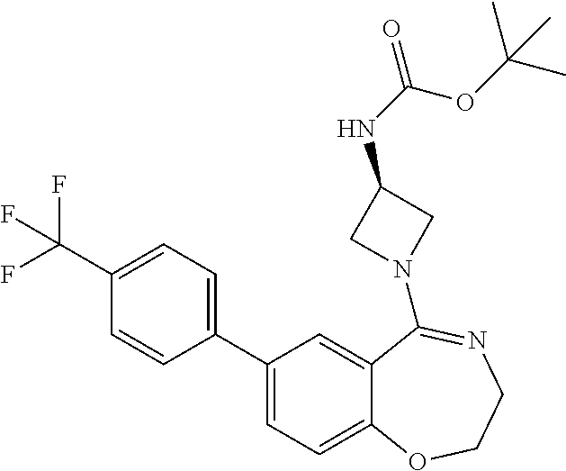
C1(C2=CC=C3C(=C2)C(N2CC(NC(=O)OC(C)(C)C)C2)=NCCO3)=CC=C(C(F)(F)F)C=C1
